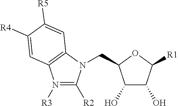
N1([R3])=C([R2])N(CC2C(O)C(O)C([R1])O2)C2=C1C=C([R4])C([R5])=C2
